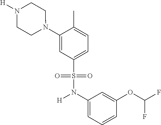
C1(N([H])S(=O)(=O)C2=CC=C(C)C(N3CCN([H])CC3)=C2)=CC=CC(OC(F)F)=C1
